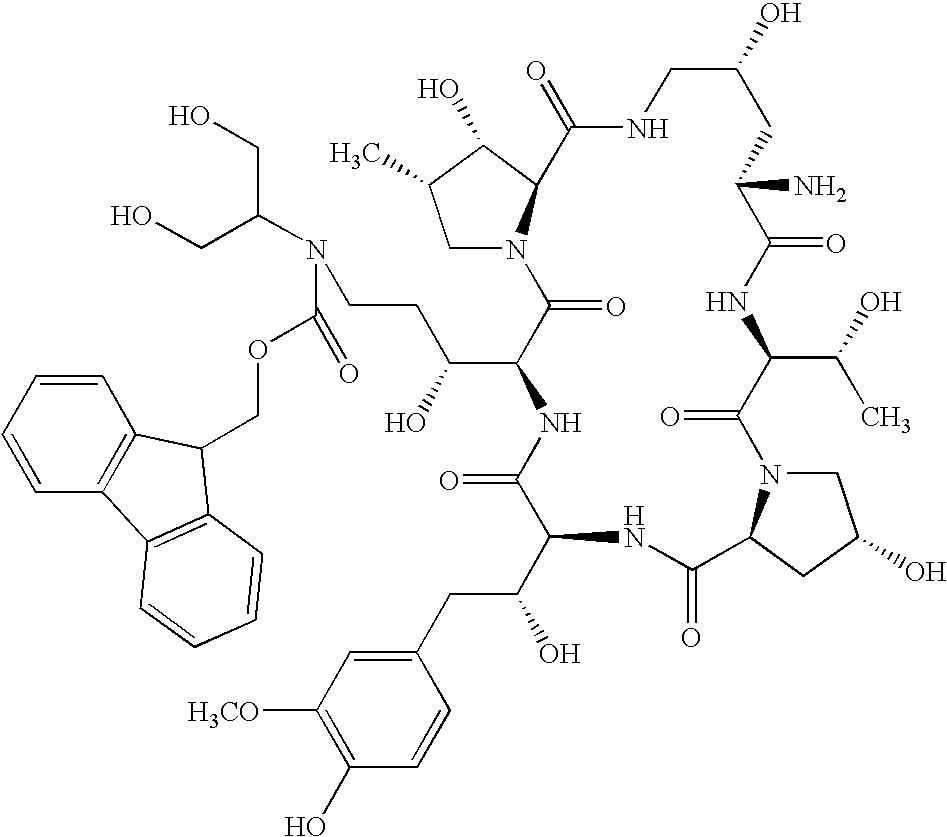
C1N2C(C(O)C1C)C(=O)NCC(O)CC(N)C(=O)NC(C(O)C)C(=O)N1CC(O)CC1C(=O)NC(C(CC1=CC([H3CO])=C(O)C=C1)O)C(=O)NC(C(O)CCN(C(CO)CO)C(OCC1C3=C(C=CC=C3)C3=C1C=CC=C3)=O)C2=O
